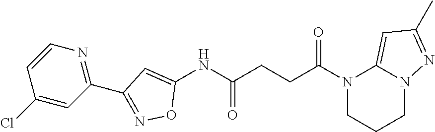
N1(C(CCC(NC2=CC(C3=NC=CC(Cl)=C3)=NO2)=O)=O)CCCN2C1=CC(C)=N2
